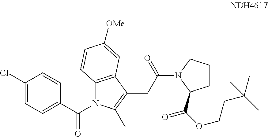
C12=C(C(CC(N3C(C(OCCC(C)(C)C)=O)CCC3)=O)=C(C)N1C(C1=CC=C(Cl)C=C1)=O)C=C([OMe])C=C2
